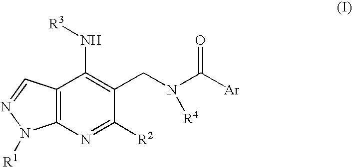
C12=C(C=NN1[R1])C(N[R3])=C(CN(C([Ar])=O)[R4])C([R2])=N2
